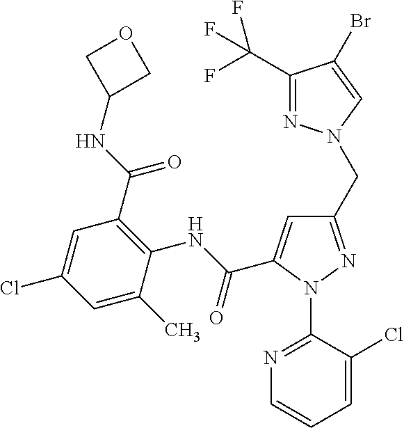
C1=C(C)C(NC(=O)C2=CC(CN3N=C(C(F)(F)F)C(Br)=C3)=NN2C2=NC=CC=C2Cl)=C(C(=O)NC2COC2)C=C1Cl
